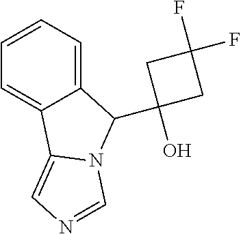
C1=CC=C2C(=C1)C1=CN=CN1C2C1(O)CC(F)(F)C1
